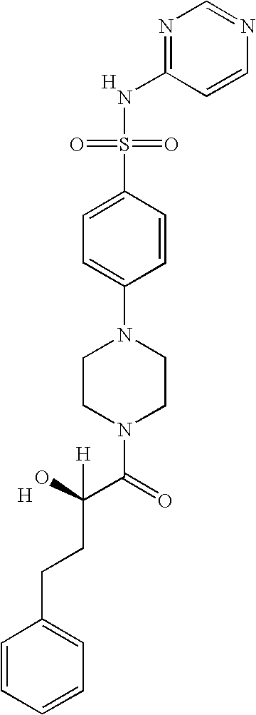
[H].N1=C(NS(=O)(=O)C2=CC=C(N3CCN(C(C(O)([H])CCC4=CC=CC=C4)=O)CC3)C=C2)C=CN=C1.[H]
